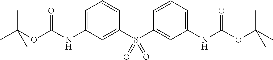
C1=C(NC(OC(C)(C)C)=O)C=C(S(C2=CC(NC(OC(C)(C)C)=O)=CC=C2)(=O)=O)C=C1
